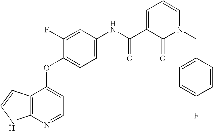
N(C1=CC=C(OC2=CC=NC3=C2C=CN3)C(F)=C1)C(C1=CC=CN(CC2=CC=C(F)C=C2)C1=O)=O
